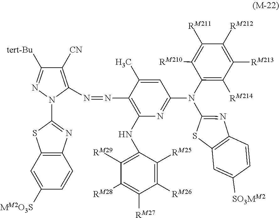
C1([CN])=C(N=NC2=C(NC3=C([RM29])C([RM28])=C([RM27])C([RM26])=C3[RM25])N=C(N(C3=NC4=C(S3)C=C([SO3MM2])C=C4)C3=C([RM214])C([RM213])=C([RM212])C([RM211])=C3[RM210])C=C2C)N(C2=NC3=C(S2)C=C([MM2O3S])C=C3)N=C1[tert-Bu]
